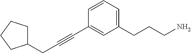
C(C#CC1=CC(CCCN)=CC=C1)C1CCCC1
